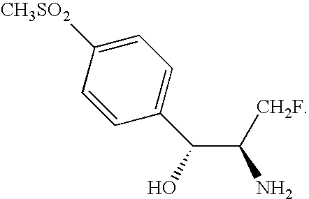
C1=CC(C(C(N)[CH2F])O)=CC=C1[CH3SO2]
